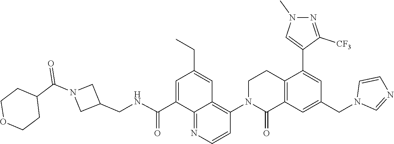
C1=C(C(NCC2CN(C(=O)C3CCOCC3)C2)=O)C2=NC=CC(N3C(=O)C4=C(CC3)C(C3=CN(C)N=C3[CF3])=CC(CN3C=NC=C3)=C4)=C2C=C1CC
